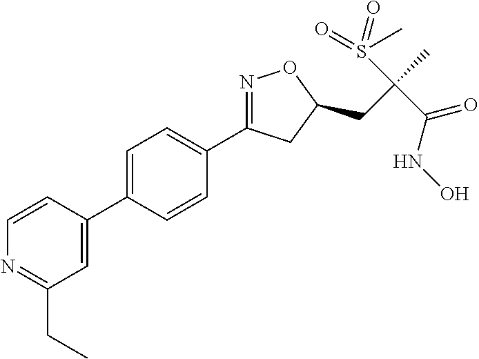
C1=C(C2=CC(CC)=NC=C2)C=CC(C2=NOC(CC(C)(S(=O)(=O)C)C(=O)NO)C2)=C1
